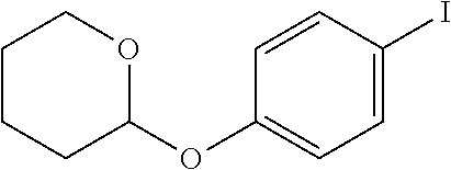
C1CCC(OC2=CC=C(I)C=C2)OC1
